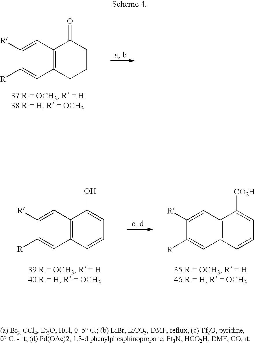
C12=C(CCCC1=O)C=C([R])C([R])=C2.C12=C(C=CC=C1[CO2H])C=C([R])C([R])=C2.C12=C(C=CC=C1O)C=C([R])C([R])=C2
